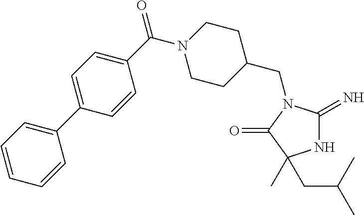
N1C(=N)N(CC2CCN(C(=O)C3=CC=C(C4=CC=CC=C4)C=C3)CC2)C(=O)C1(CC(C)C)C
